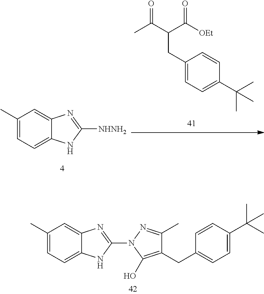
C1=C(C)C=C2C(=C1)NC(N1C(O)=C(CC3=CC=C(C(C)(C)C)C=C3)C(C)=N1)=N2.C1=C(C)C=C2C(=C1)NC([NHNH2])=N2.CC(C(C([OEt])=O)CC1=CC=C(C(C)(C)C)C=C1)=O
